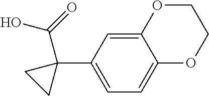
C12=CC(C3(C(O)=O)CC3)=CC=C1OCCO2
